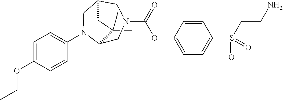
C1(C)(C)C2CN(C(=O)OC3=CC=C(S(CCN)(=O)=O)C=C3)CC(CN2C2=CC=C(OCC)C=C2)C1
